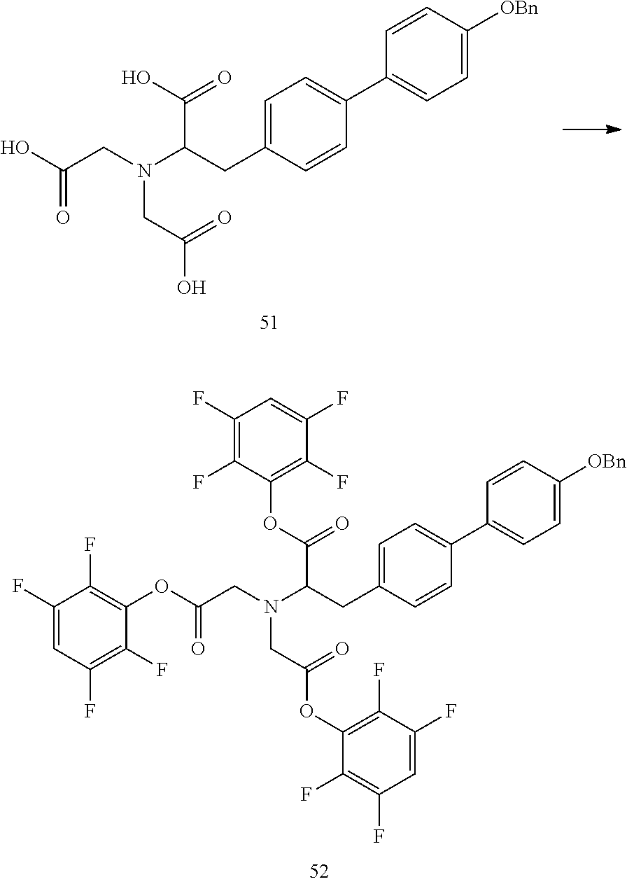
C1=C(CC(N(CC(=O)O)CC(=O)O)C(O)=O)C=CC(C2=CC=C([OBn])C=C2)=C1.C1=C(CC(N(CC(=O)OC2=C(F)C(F)=CC(F)=C2F)CC(=O)OC2=C(F)C(F)=CC(F)=C2F)C(OC2=C(F)C(F)=CC(F)=C2F)=O)C=CC(C2=CC=C([OBn])C=C2)=C1
